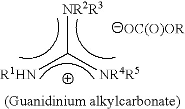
[NR2R3]C([NR4R5])[R1HN]
